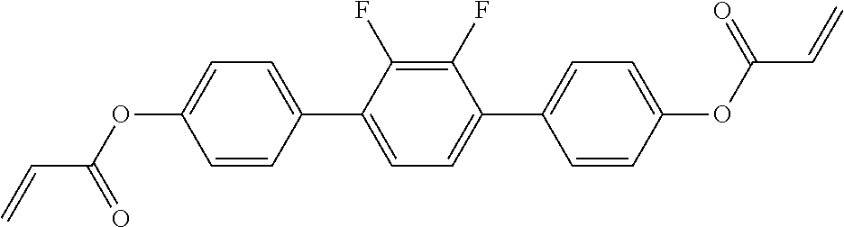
C1=CC(C2=CC=C(C3=CC=C(OC(C=C)=O)C=C3)C(F)=C2F)=CC=C1OC(=O)C=C
